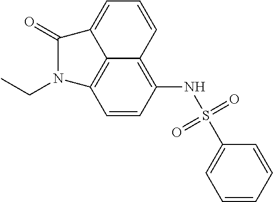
C1=CC=CC(S(NC2=C3C4=C(C=C2)N(CC)C(=O)C4=CC=C3)(=O)=O)=C1
